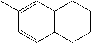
C12=C(C=C(C)C=C1)CCCC2
